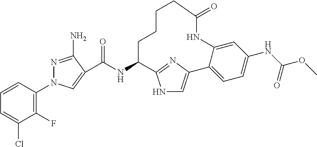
C1(F)=C(N2N=C(N)C(C(NC3CCCCC(=O)NC4=CC(NC(OC)=O)=CC=C4C4=CNC3=N4)=O)=C2)C=CC=C1Cl
